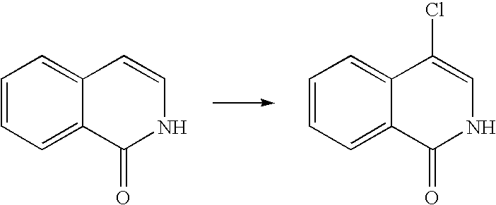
C1=CC=C2C(=C1)C=CNC2=O.C1=CC=C2C(=C1)C(Cl)=CNC2=O
